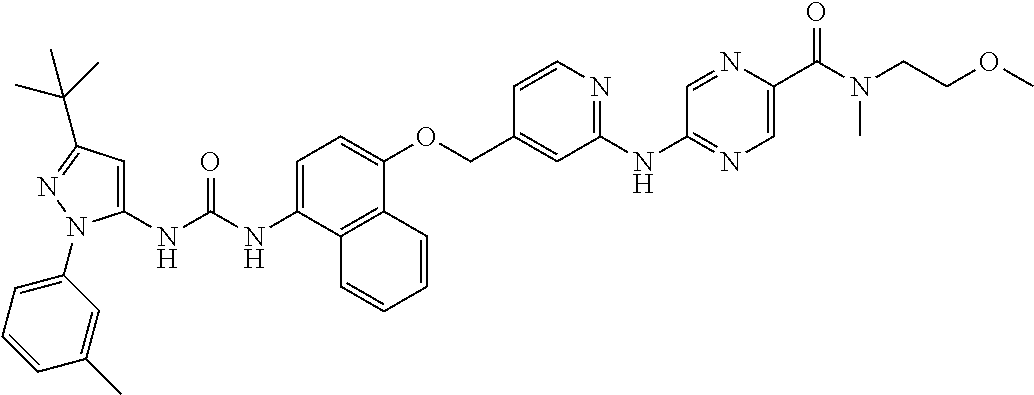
C1=C(NC(NC2=CC(C(C)(C)C)=NN2C2=CC=CC(C)=C2)=O)C2=C(C(OCC3=CC(NC4=NC=C(C(N(CCOC)C)=O)N=C4)=NC=C3)=C1)C=CC=C2
